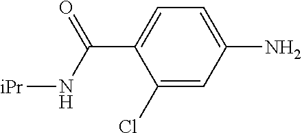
C1(Cl)=CC(N)=CC=C1C(N[iPr])=O
